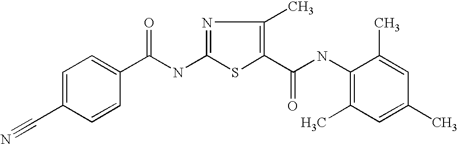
N1=C(NC(C2=CC=C(C#N)C=C2)=O)SC(C(NC2=C(C)C=C(C)C=C2C)=O)=C1C
